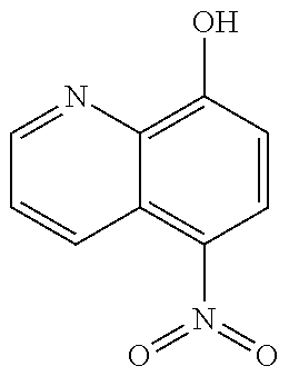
C1=NC2=C(O)C=CC(N(=O)=O)=C2C=C1
